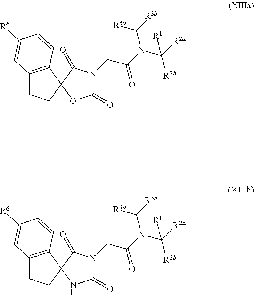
C1(=O)N(CC(N(C([R2a])([R2b])[R1])C([R3b])[R3a])=O)C(=O)C2(O1)C1=C(CC2)C=C([R6])C=C1.C1(=O)N(CC(N(C([R2a])([R2b])[R1])C([R3b])[R3a])=O)C(=O)C2(N1)C1=C(CC2)C=C([R6])C=C1
